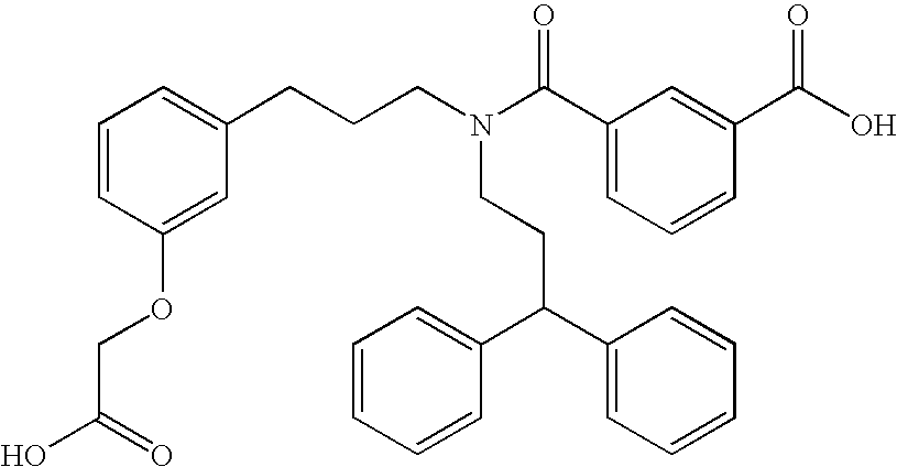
N(CCC(C1=CC=CC=C1)C1=CC=CC=C1)(CCCC1=CC=CC(OCC(O)=O)=C1)C(C1=CC=CC(C(O)=O)=C1)=O
